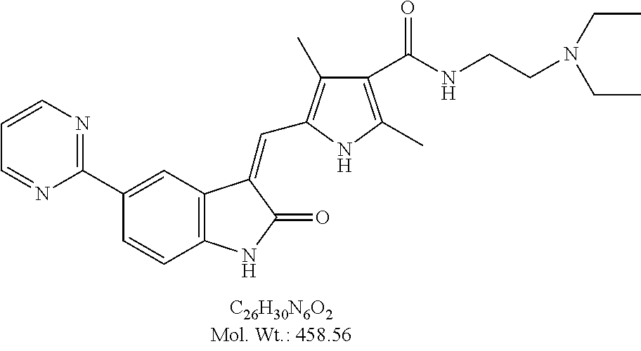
C1(C2=CC3=C(C=C2)NC(=O)C3=CC2=C(C)C(C(NCCN(CC)CC)=O)=C(C)N2)=NC=CC=N1
